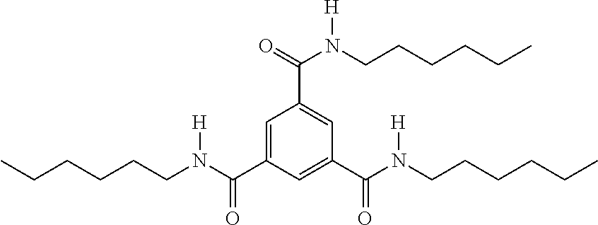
C1=C(C(N(CCCCCC)[H])=O)C=C(C(N(CCCCCC)[H])=O)C=C1C(=O)N(CCCCCC)[H]
